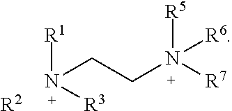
[R2].N([R3])([R1])CCN([R7])([R5])[R6]
